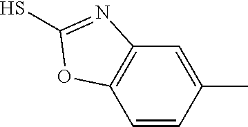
C1=CC(C)=CC2=C1OC(S)=N2
